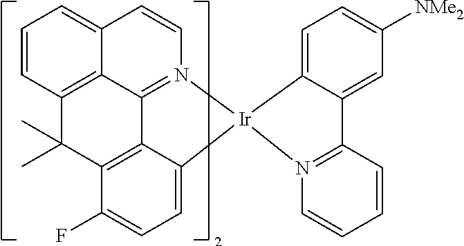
C1=CC2=C3C(=C1)C=CN1=C3C3=C(C(F)=CC=C3[Ir]13C1=CC=C([NMe2])C=C1C1=N3C=CC=C1)C2(C)C
